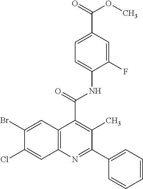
C1=C(C(=O)OC)C=C(F)C(NC(=O)C2=C(C)C(C3=CC=CC=C3)=NC3=C2C=C(Br)C(Cl)=C3)=C1
